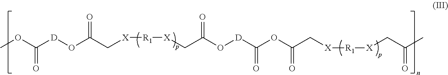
COC([D]OC(C[X][R1][X]CC(O[D]C(OC(C[X][R1][X]CC(C)=O)=O)=O)=O)=O)=O
